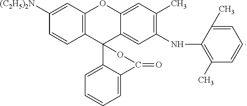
C12=C(C=C([(C2H5)2N])C=C1)OC1=CC(C)=C(NC3=C(C)C=CC=C3C)C=C1C21C2=CC=CC=C2C(=O)O1
